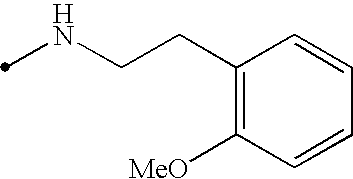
N(CCC1=C([MeO])C=CC=C1)C
